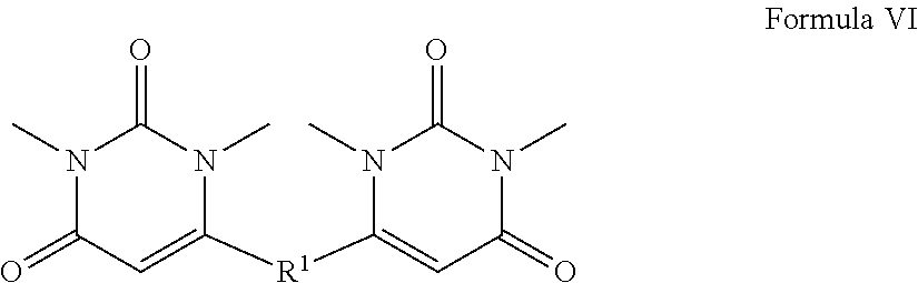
[R1](C1=CC(=O)N(C)C(=O)N1C)C1=CC(=O)N(C)C(=O)N1C
